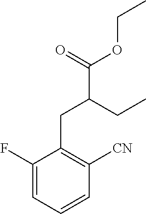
C1(F)=CC=CC([CN])=C1CC(C(=O)OCC)CC
